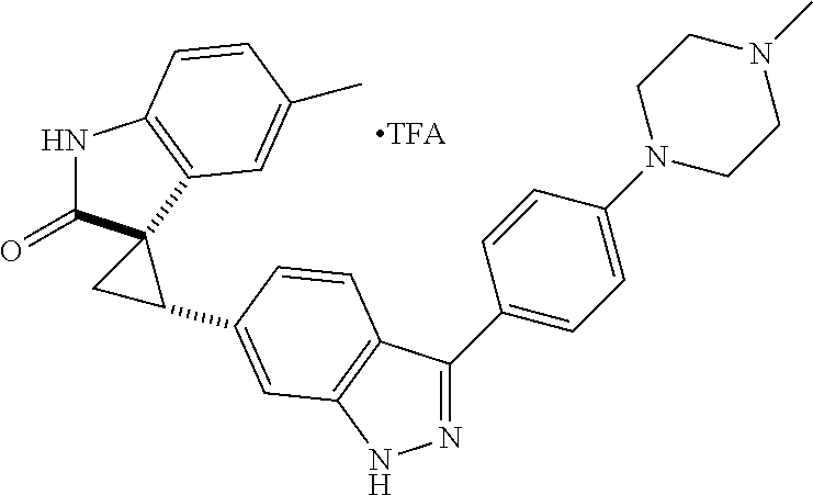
N1=C(C2=CC=C(N3CCN(C)CC3)C=C2)C2=C(N1)C=C(C1CC13C(=O)NC1=C3C=C(C)C=C1)C=C2
